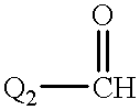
[Q2]C=O
